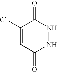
C1(Cl)=CC(=O)NNC1=O
